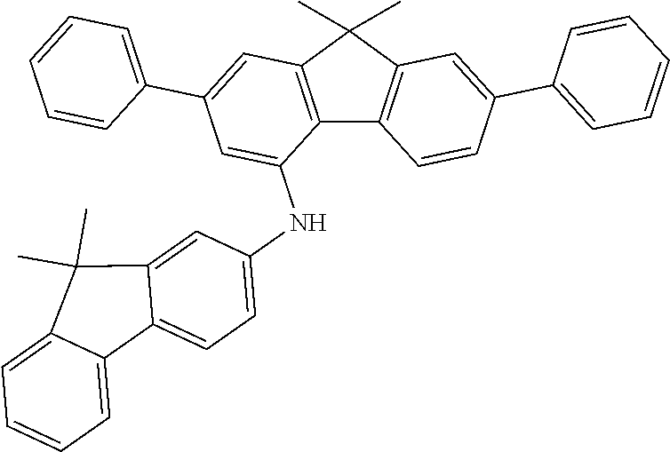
C12=C(C(C)(C)C3=C1C=CC(C1=CC=CC=C1)=C3)C=C(C1=CC=CC=C1)C=C2NC1=CC=C2C(=C1)C(C)(C)C1=CC=CC=C21
